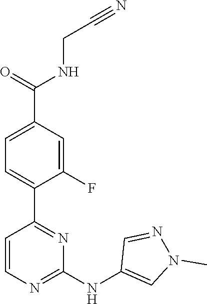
C1(C2=NC(NC3=CN(C)N=C3)=NC=C2)=CC=C(C(NCC#N)=O)C=C1F
